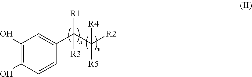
C1=CC(O)=C(O)C=C1C(C([R5])([R2])[R4])([R1])[R3]
